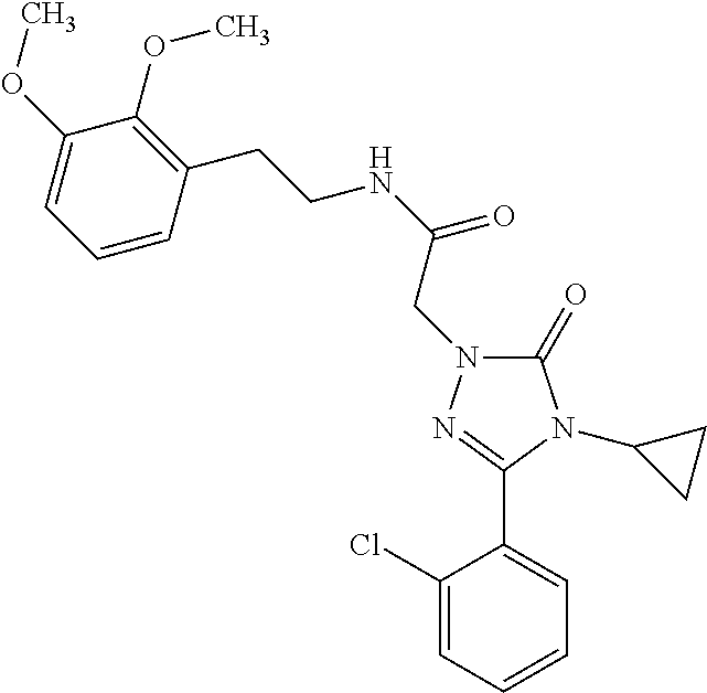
C(NC(=O)CN1C(=O)N(C2CC2)C(C2=CC=CC=C2Cl)=N1)CC1=C(OC)C(OC)=CC=C1
